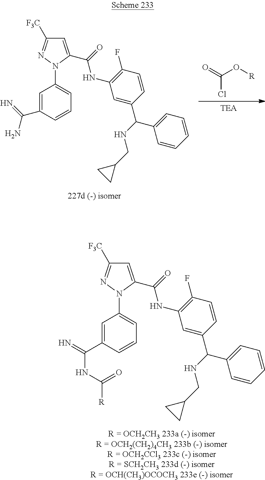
[TEA].O=C(O[R])Cl.C1=C(C(=O)NC2=C(F)C=CC(C(NCC3CC3)C3=CC=CC=C3)=C2)N(C2=CC=CC(C(=N)N)=C2)N=C1[F3C].C1=C(C(=O)NC2=C(F)C=CC(C(NCC3CC3)C3=CC=CC=C3)=C2)N(C2=CC=CC(C(=N)NC([R])=O)=C2)N=C1[F3C]
